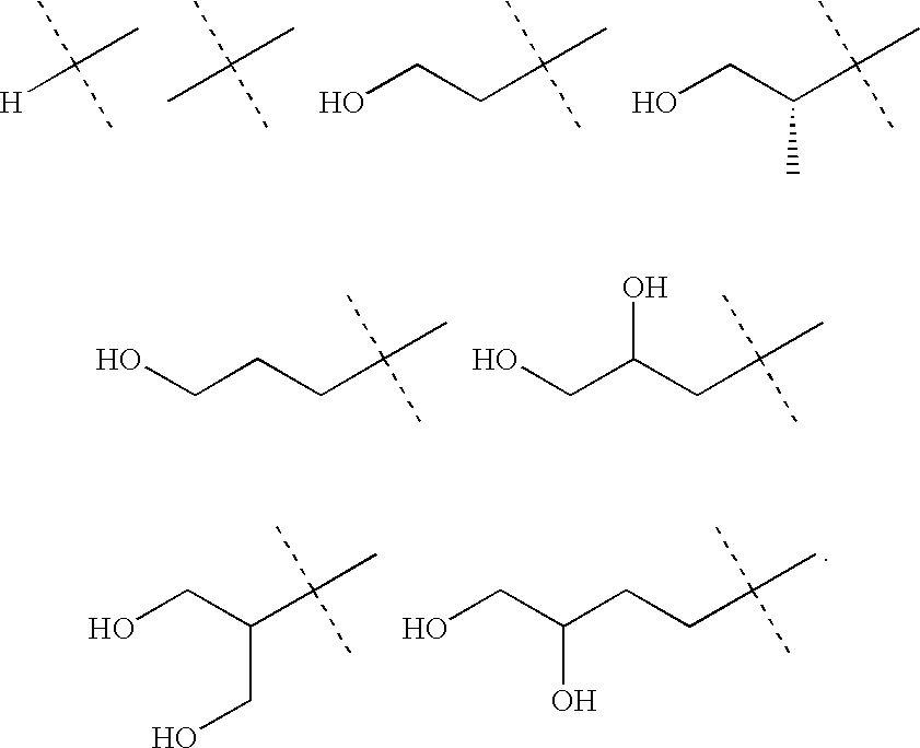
C(C(C)(C)C)CCO.C(C(C)(C)C)C(CO)O.C(C(C)(C)C)(CO)CO.C(C(C)(C)C)CC(CO)O.[H]C(C)(C)C.CC(C)(C)C.C(C(C)(C)C)CO.C(C(C)(C)C)(CO)C
